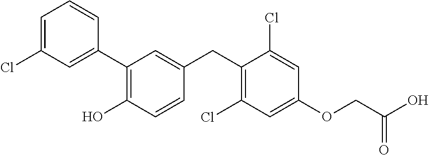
C1=C(Cl)C=C(C2=C(O)C=CC(CC3=C(Cl)C=C(OCC(O)=O)C=C3Cl)=C2)C=C1
